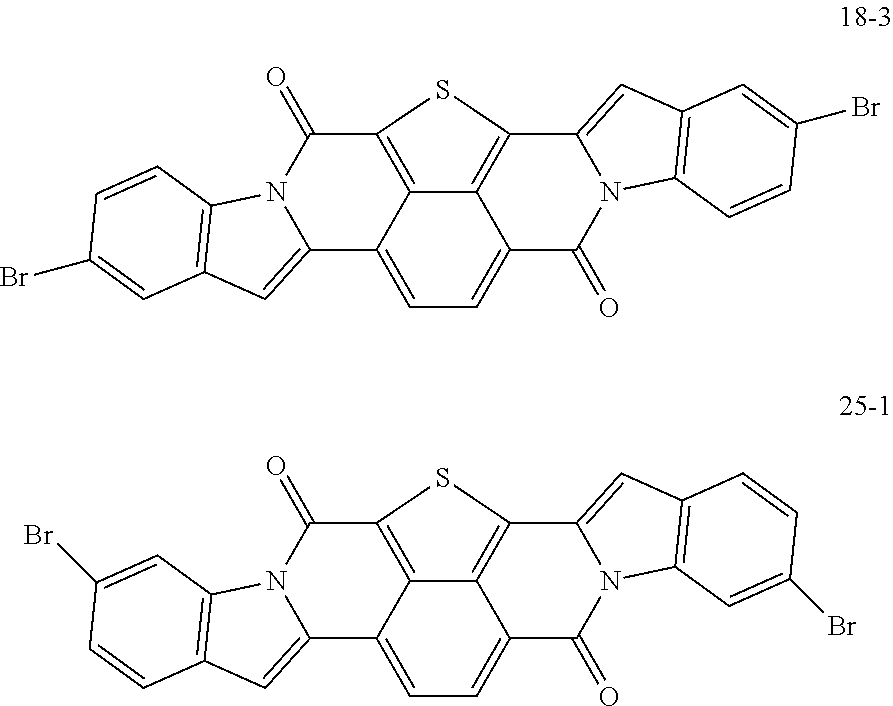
C12=C3C4=CC5=C(N4C(=O)C1=CC=C1C2=C(C(=O)N2C1=CC1=C2C=CC(Br)=C1)S3)C=CC(Br)=C5.C12=C3C4=CC5=C(N4C(=O)C1=CC=C1C2=C(C(=O)N2C1=CC1=C2C=C(Br)C=C1)S3)C=C(Br)C=C5
